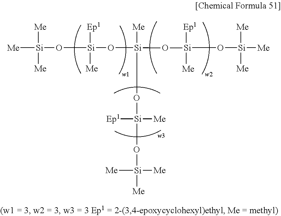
[Me][Si]([Me])([Me])O[Si](O[Si]([Me])(O[Si]([Me])([Ep1])O[Si]([Me])([Me])[Me])O[Si](O[Si]([Me])([Me])[Me])([Ep1])[Me])([Me])[Ep1]
